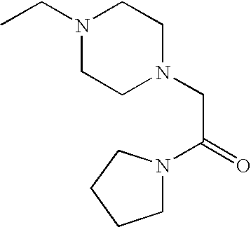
C1N(C(=O)CN2CCN(CC)CC2)CCC1
